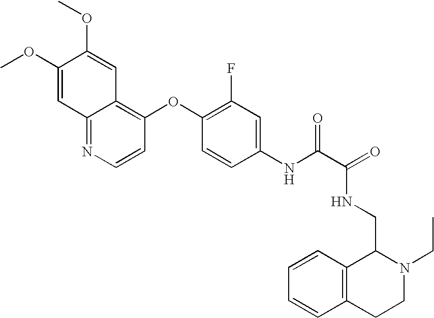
COC1=CC2=NC=CC(OC3=C(F)C=C(NC(C(=O)NCC4C5=C(CCN4CC)C=CC=C5)=O)C=C3)=C2C=C1OC
